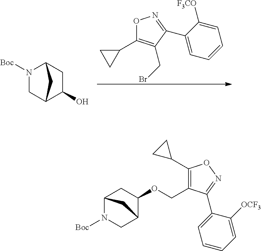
N1([Boc])CC2C(O)CC1C2.O1C(C2CC2)=C(CBr)C(C2=CC=CC=C2[F3CO])=N1.C12N([Boc])CC(C(OCC3=C(C4CC4)ON=C3C3=CC=CC=C3[OCF3])C1)C2
